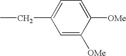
C1(CC)=CC=C([OMe])C([OMe])=C1
